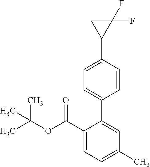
C1=C(C)C=C(C2=CC=C(C3C(F)(F)C3)C=C2)C(C(OC(C)(C)C)=O)=C1
